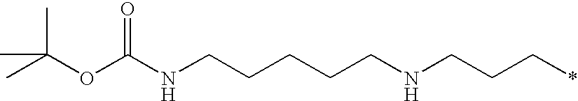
CC(OC(NCCCCCNCCC*)=O)(C)C
